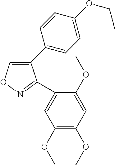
C1(C2=CC=C(OCC)C=C2)=CON=C1C1=CC(OC)=C(OC)C=C1OC
